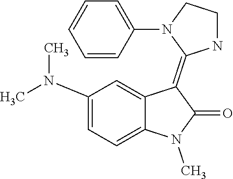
C1(N(C)C)=CC=C2C(=C1)C(=C1NCCN1C1=CC=CC=C1)C(=O)N2C
